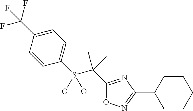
C1=C(C(F)(F)F)C=CC(S(C(C2=NC(C3CCCCC3)=NO2)(C)C)(O)O)=C1
